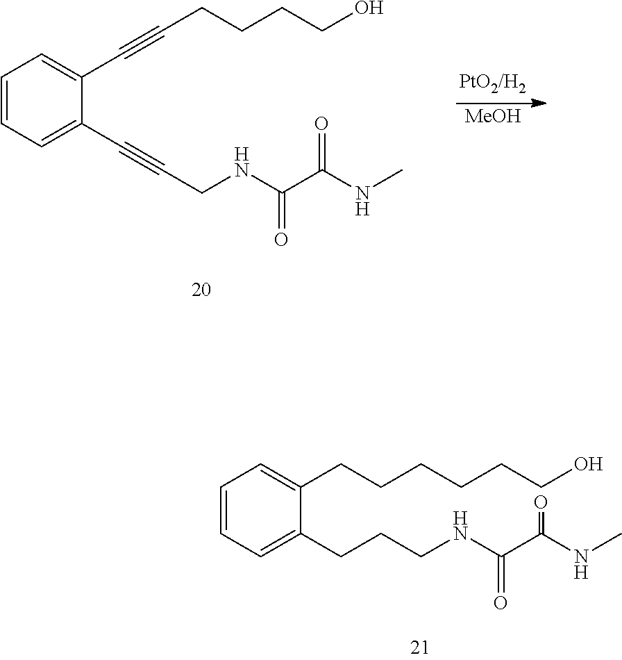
[MeOH].C1=CC=C(C#CCNC(C(NC)=O)=O)C(C#CCCCCO)=C1.C1=CC=C(CCCNC(C(NC)=O)=O)C(CCCCCCO)=C1
